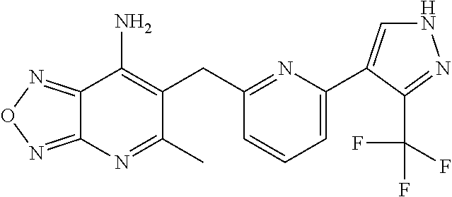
C12=NON=C1N=C(C)C(CC1=NC(C3=CNN=C3C(F)(F)F)=CC=C1)=C2N
